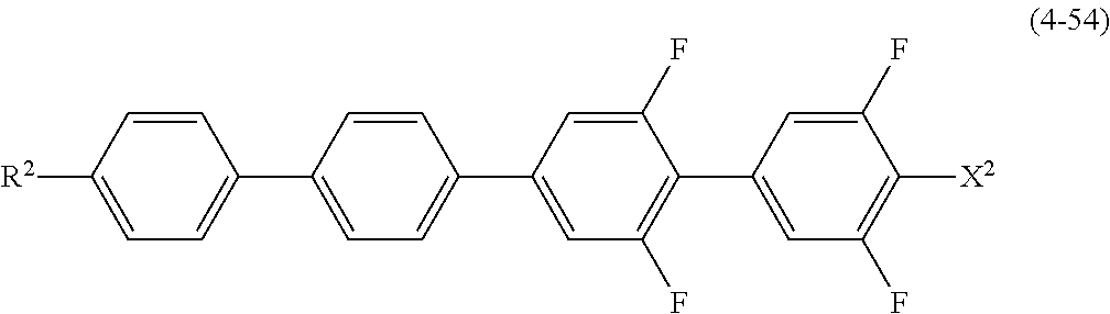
C1=C(C2=CC=C(C3=CC(F)=C(C4=CC(F)=C([X2])C(F)=C4)C(F)=C3)C=C2)C=CC([R2])=C1
